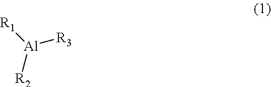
[R1][Al]([R2])[R3]
